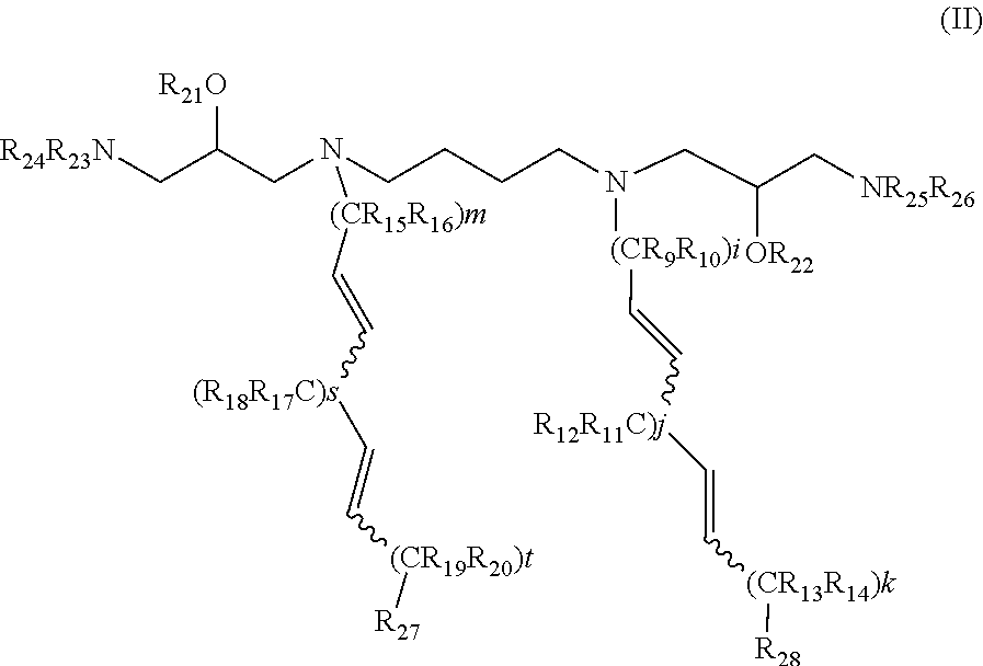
[R24R23N]CC(CN(CCCCN([(CR9R10)i]C=C[R12R11C)j]C=C[(CR13R14)k][R28])CC(C[NR25R26])[OR22])[(CR15R16)m]C=C[(R18R17C)s]C=C[(CR19R20)t][R27])[R21O]
